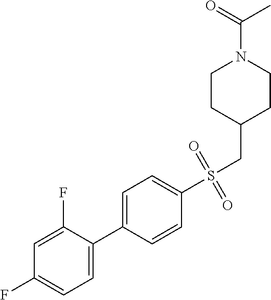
C1=C(F)C(C2=CC=C(S(CC3CCN(C(=O)C)CC3)(=O)=O)C=C2)=CC=C1F
